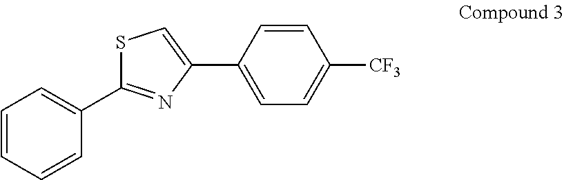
C1=CC=CC(C2=NC(C3=CC=C([CF3])C=C3)=CS2)=C1
